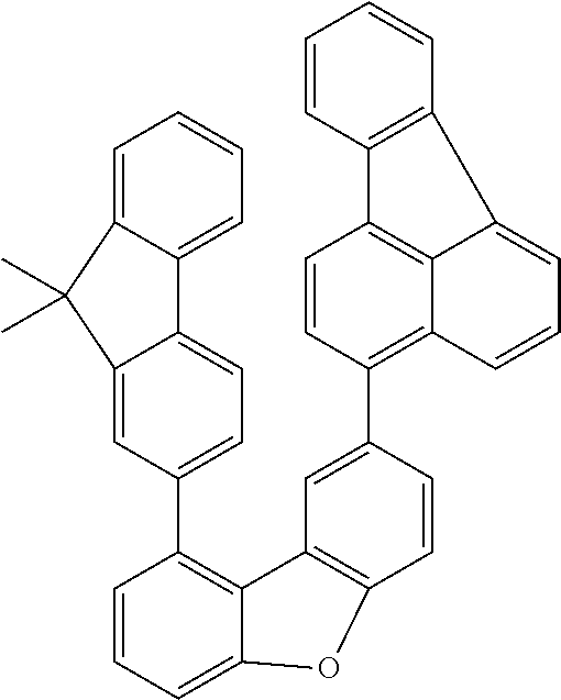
C1=CC=C2C(=C1C1=CC=C3C(=C1)C(C)(C)C1=CC=CC=C31)C1=C(C=CC(C3=C4C5=C(C=C3)C3=C(C5=CC=C4)C=CC=C3)=C1)O2
